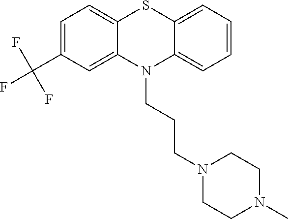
C12=CC(C(F)(F)F)=CC=C1SC1=CC=CC=C1N2CCCN1CCN(C)CC1
